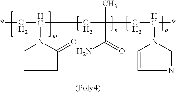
*CC(N1C(=O)CCC1)CC(C)(C(N)=O)CC(N1C=NC=C1)*
